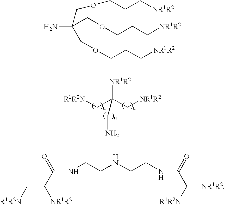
[R1R2N]CC(C[NR1R2])([NR1R2])CN.C(C(C(=O)NCCNCCNC(C([R1R2N])[NR1R2])=O)[NR1R2])[R1R2N].NC(COCCC[NR1R2])(COCCC[NR1R2])COCCC[NR1R2]
